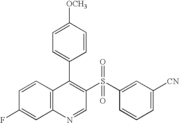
C12=C(C=CC(F)=C1)C(C1=CC=C([OCH3])C=C1)=C(S(C1=CC([CN])=CC=C1)(=O)=O)C=N2
